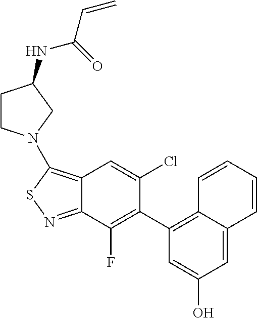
C12=C(N3CCC(NC(C=C)=O)C3)SN=C1C(F)=C(C1=C3C(=CC(O)=C1)C=CC=C3)C(Cl)=C2
